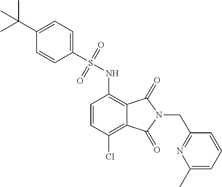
C1=CC(Cl)=C2C(=C1NS(=O)(=O)C1=CC=C(C(C)(C)C)C=C1)C(=O)N(CC1=NC(C)=CC=C1)C2=O
